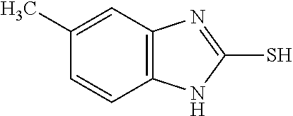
C12=C(C=C(C)C=C1)N=C(S)N2
